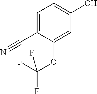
C1=C(C#N)C(OC(F)(F)F)=CC(O)=C1
